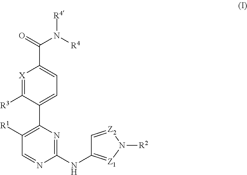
[R4]N([R4])C(=O)C1=CC=C(C2=C([R1])C=NC(NC3=[Z1]N([R2])[Z2]=C3)=N2)C([R3])=[X]1
